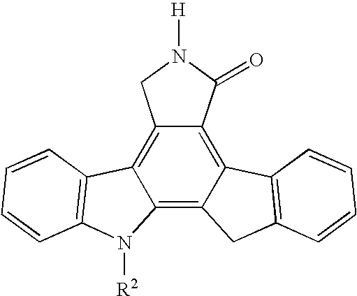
C12=C3C(=C4C(=C1C1=C(N2[R2])C=CC=C1)CN([H])C4=O)C1=C(C3)C=CC=C1
